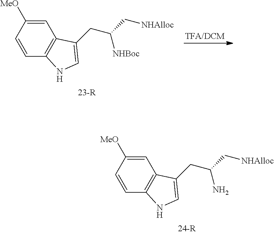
C1=C([MeO])C=CC2=C1C(CC(C[NHAlloc])N)=CN2.C1=C([MeO])C=CC2=C1C(CC(C[NHAlloc])[NHBoc])=CN2
